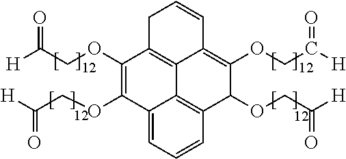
C12=CC=CC3=C1C1=C(C(OCC([H])=O)=C2OCC([H])=O)CC=CC1=C(OCC([H])=O)C3OCC([H])=O
